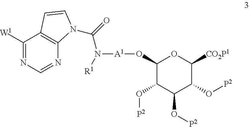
C1([W1])=NC=NC2=C1C=CN2C(=O)N([A1]OC1C(O[P2])C(O[P2])C(O[P2])C([CO2P1])O1)[R1]
